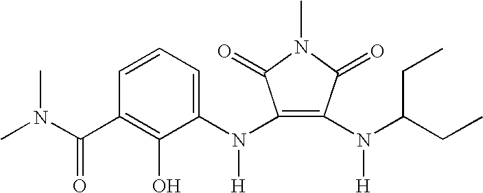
C1=CC=C(N(C2=C(N([H])C(CC)CC)C(=O)N(C)C2=O)[H])C(O)=C1C(N(C)C)=O
